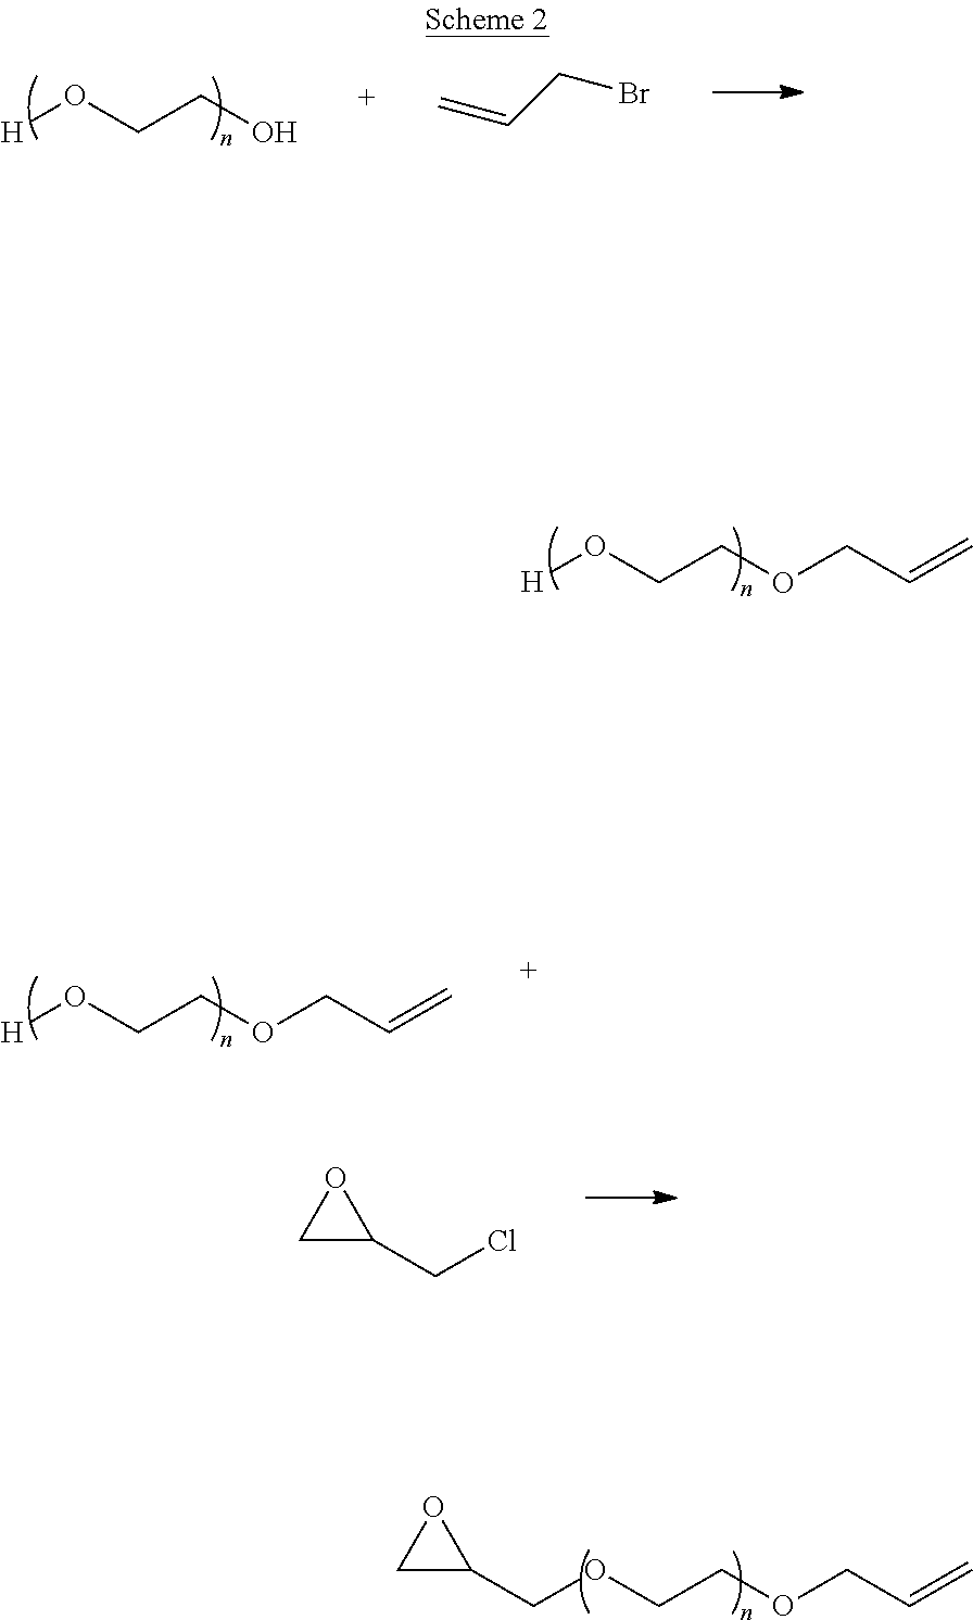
[H]OCCOCC=C.[H]OCCO.C=CCBr.C(OCCOCC=C)C1OC1.[H]OCCOCC=C.C1(CCl)OC1
